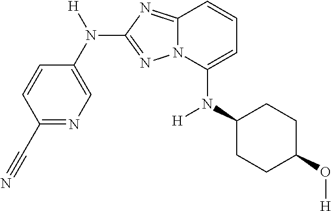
C1=CC(C#N)=NC=C1N([H])C1=NN2C(=N1)C=CC=C2N(C1CCC(O[H])CC1)[H]
